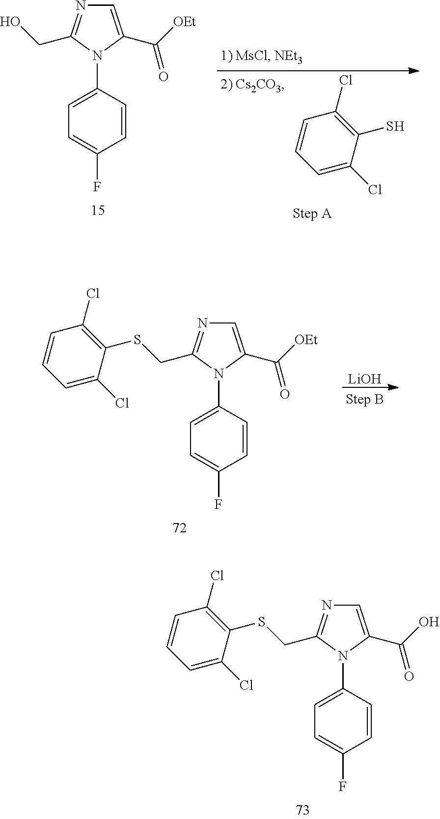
[LiOH].C1=C(C([OEt])=O)N(C2=CC=C(F)C=C2)C(CSC2=C(Cl)C=CC=C2Cl)=N1.C1=C(C(O)=O)N(C2=CC=C(F)C=C2)C(CSC2=C(Cl)C=CC=C2Cl)=N1.C1=C(Cl)C(S)=C(Cl)C=C1.C1=C(C([OEt])=O)N(C2=CC=C(F)C=C2)C(CO)=N1
